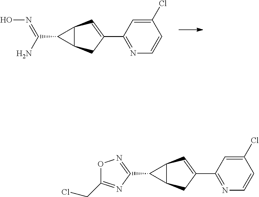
C1(C(N)=NO)C2C1C=C(C1=NC=CC(Cl)=C1)C2.C1(C2=NOC(CCl)=N2)C2C1C=C(C1=NC=CC(Cl)=C1)C2
